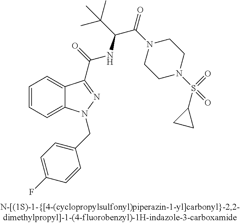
C1=CC=C2C(=C1)C(C(=O)NC(C(C)(C)C)C(N1CCN(S(=O)(=O)C3CC3)CC1)=O)=NN2CC1=CC=C(F)C=C1
